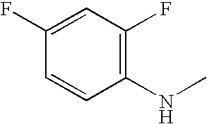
C1(F)=CC(F)=C(NC)C=C1
